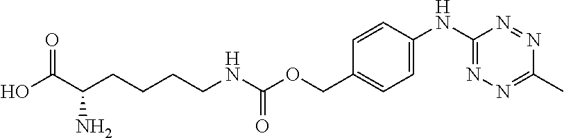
OC(C(CCCCNC(OCC1=CC=C(NC2=NN=C(C)N=N2)C=C1)=O)N)=O
